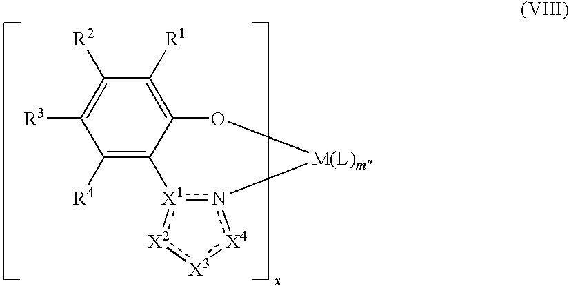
C1([R4])=C2C(=C([R1])C([R2])=C1[R3])O[M(L)m]n1[X1]2:[X2]:[X3]:[X4]1
